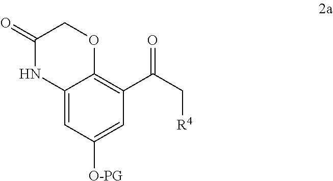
C12=CC([O-PG])=CC(C(C[R4])=O)=C1OCC(=O)N2
